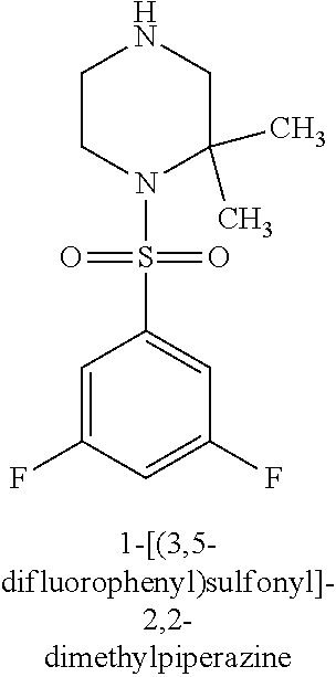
C1CN(S(=O)(=O)C2=CC(F)=CC(F)=C2)C(C)(C)CN1
